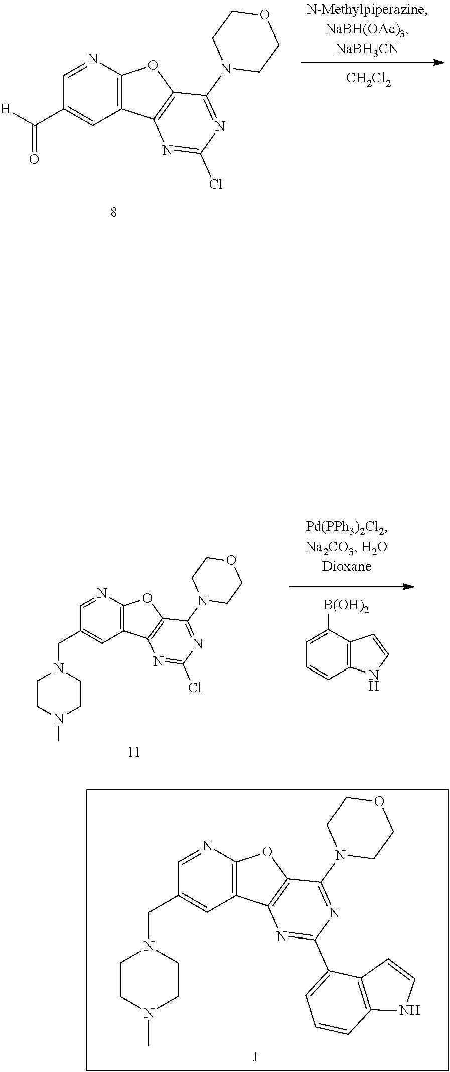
C1=NC2=C(C=C1CN1CCN(C)CC1)C1=C(O2)C(N2CCOCC2)=NC(C2=CC=CC3=C2C=CN3)=N1.[J].C1=NC2=C(C=C1C([H])=O)C1=C(O2)C(N2CCOCC2)=NC(Cl)=N1.[CH2Cl2].C1=C([B(OH)2])C2=C(C=C1)NC=C2.C1=NC2=C(C=C1CN1CCN(C)CC1)C1=C(O2)C(N2CCOCC2)=NC(Cl)=N1
